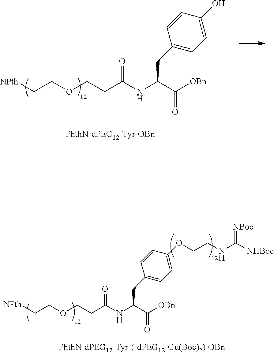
[NPth]CCOCCC(NC(C([OBn])=O)CC1=CC=C(O)C=C1)=O.[PhthN-dPEG12-Tyr-OBn].[NPth]CCOCCC(NC(C([OBn])=O)CC1=CC=C(OCCNC([NHBoc])=[NBoc])C=C1)=O.[PhthN-dPEG12-Tyr-(-dPEG12-Gu(Boc)2)-OBn]
